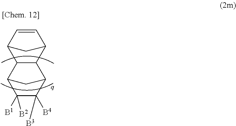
C12C=CC(C1)C1C2C2C([B4])([B3])C([B1])([B2])C1C2
